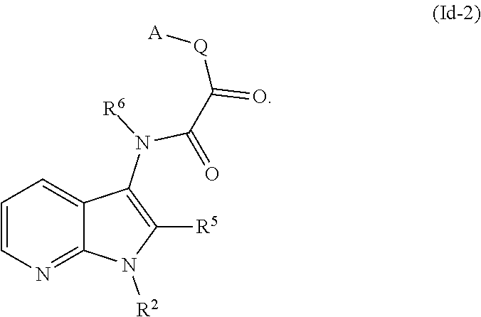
[R6]N(C(=O)C([Q][A])=O)C1=C([R5])N([R2])C2=NC=CC=C12
